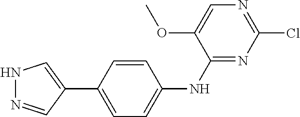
C1(OC)=CN=C(Cl)N=C1NC1=CC=C(C2=CNN=C2)C=C1
